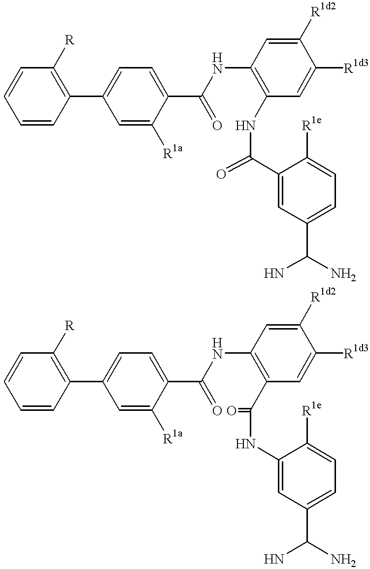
C1(C2=CC=C(C(=O)NC3=C(NC(=O)C4=CC(C(N)N)=CC=C4[R1e])C=C([R1d3])C([R1d2])=C3)C([R1a])=C2)=C([R])C=CC=C1.C1(C2=CC=C(C(=O)NC3=C(C(NC4=CC(C(N)N)=CC=C4[R1e])=O)C=C([R1d3])C([R1d2])=C3)C([R1a])=C2)=C([R])C=CC=C1
